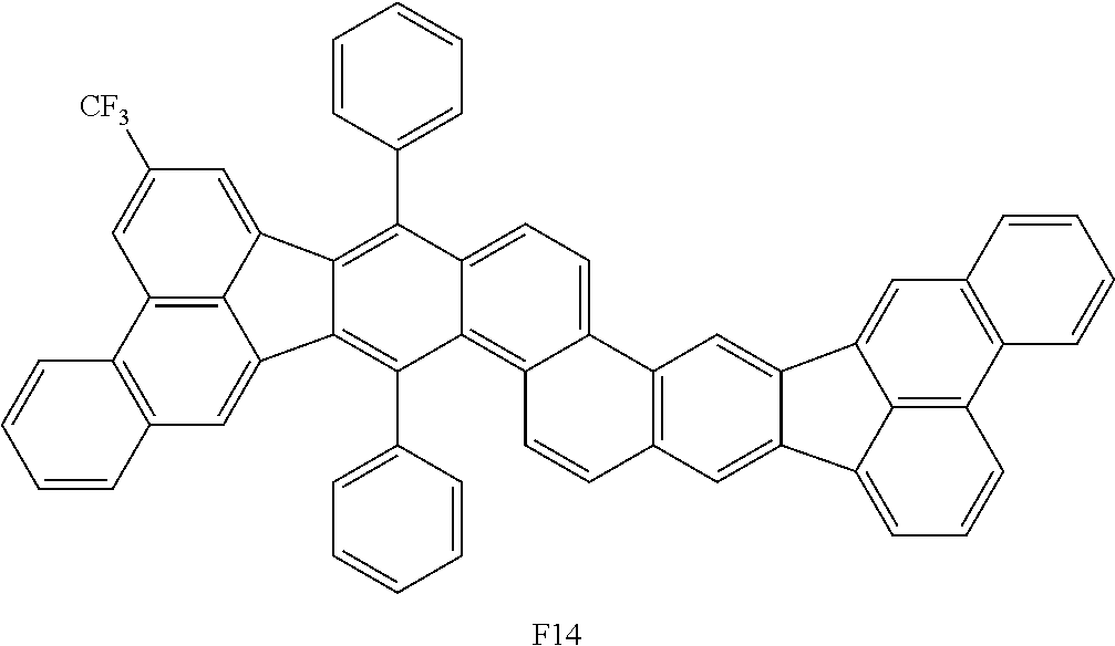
C12=C(C=C3C4=C1C=C([CF3])C=C4C1=C(C4=CC=CC=C4)C4=CC=C5C6=C(C=C7C(=C6)C6=CC8=C(C9=C6C7=CC=C9)C=CC=C8)C=CC5=C4C(C4=CC=CC=C4)=C31)C=CC=C2.[F14]
